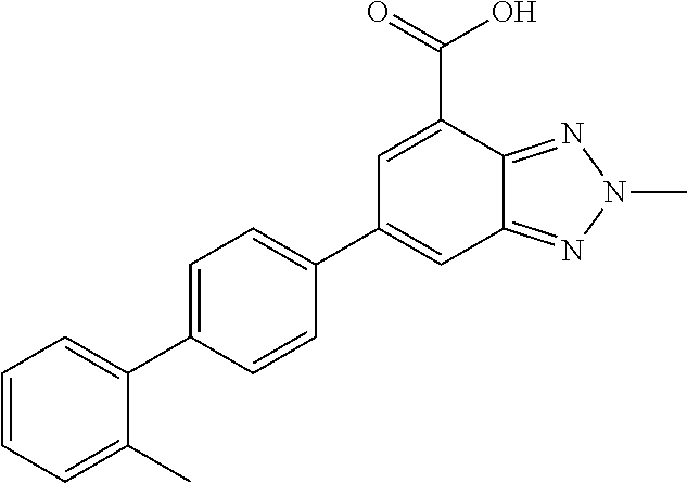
C12=NN(C)N=C1C(C(=O)O)=CC(C1=CC=C(C3=CC=CC=C3C)C=C1)=C2
